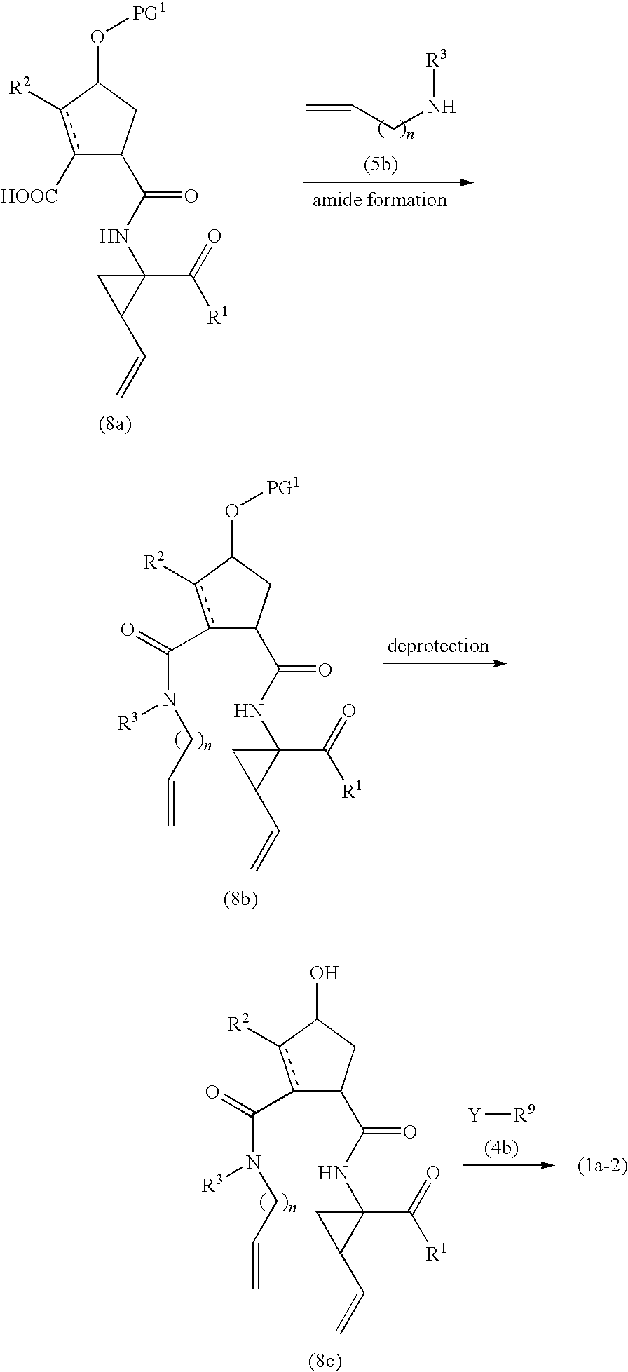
c1([HOOC])c([R2])C(O[PG1])CC1C(NC1(C([R1])=O)CC1C=C)=O.C=CCN[R3].c1(C(=O)N([R3])CC=C)c([R2])C(O[PG1])CC1C(NC1(C([R1])=O)CC1C=C)=O.c1(C(=O)N([R3])CC=C)c([R2])C(O)CC1C(NC1(C([R1])=O)CC1C=C)=O.[Y][R9]
